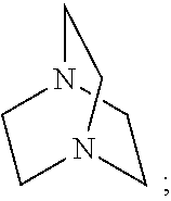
C1N2CCN(CC2)C1
